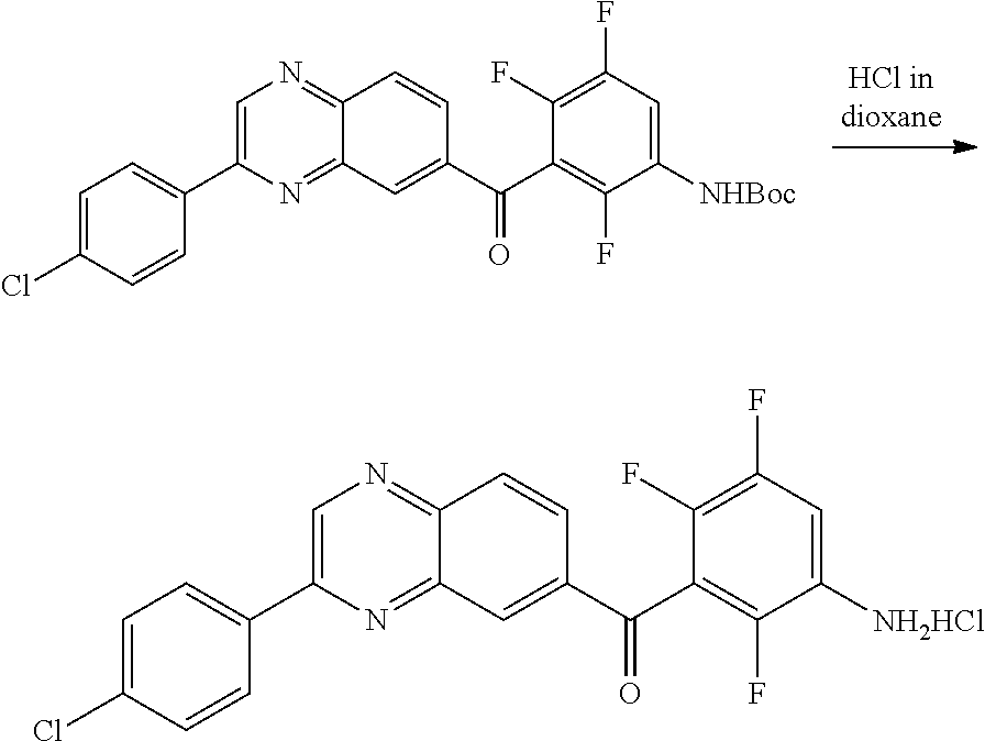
C1=C(C2=CC=C(Cl)C=C2)N=C2C(=N1)C=CC(C(C1=C(F)C([NHBoc])=CC(F)=C1F)=O)=C2.C1=C(C2=CC=C(Cl)C=C2)N=C2C(=N1)C=CC(C(C1=C(F)C([NH2HCl])=CC(F)=C1F)=O)=C2
